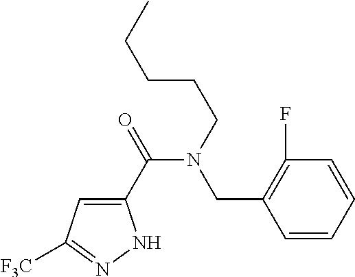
C1(C(=O)N(CC2=C(F)C=CC=C2)CCCCC)=CC([F3C])=NN1
